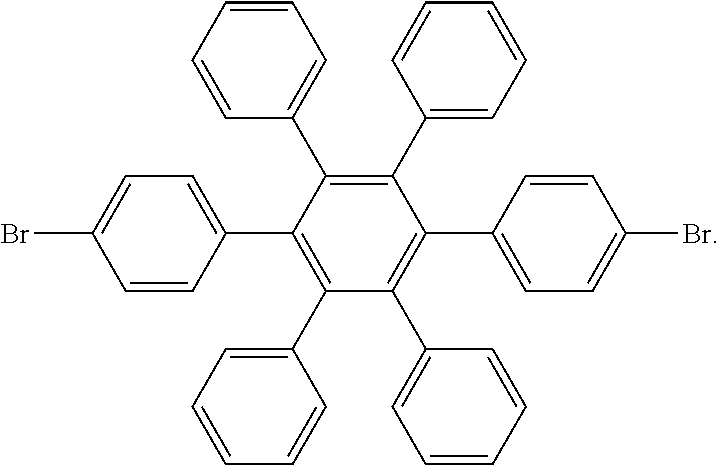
C1=C(C2=C(C3=CC=CC=C3)C(C3=CC=C(Br)C=C3)=C(C3=CC=CC=C3)C(C3=CC=CC=C3)=C2C2=CC=C(Br)C=C2)C=CC=C1
